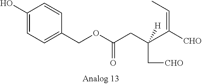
C1(O)=CC=C(COC(CC(C[CHO])(C([CHO])=CC)[H])=O)C=C1
